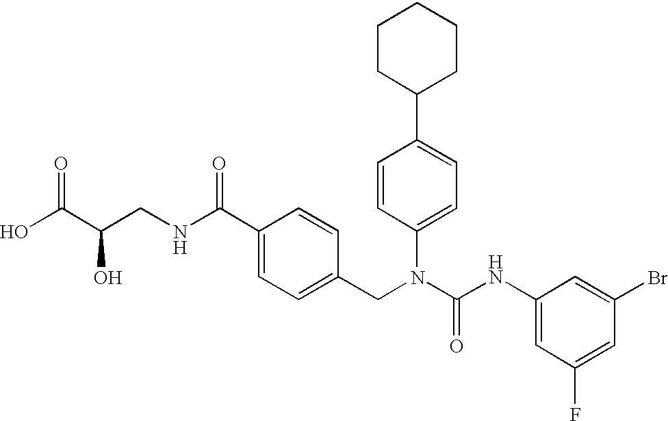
OC(C(CNC(C1=CC=C(CN(C(NC2=CC(F)=CC(Br)=C2)=O)C2=CC=C(C3CCCCC3)C=C2)C=C1)=O)O)=O
